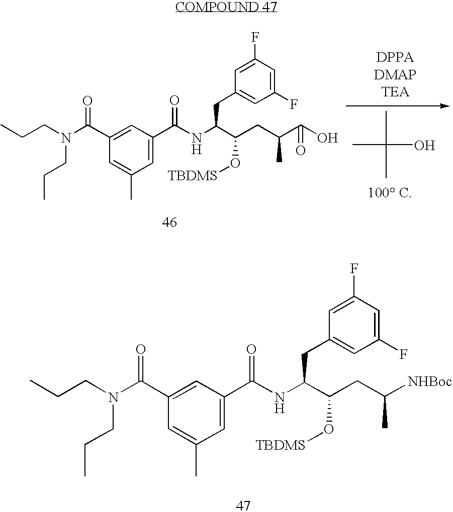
C1(F)=CC(F)=CC(CC(NC(C2=CC(C)=CC(C(N(CCC)CCC)=O)=C2)=O)C(CC([NHBoc])C)O[TBDMS])=C1.C1(F)=CC(F)=CC(CC(NC(C2=CC(C)=CC(C(N(CCC)CCC)=O)=C2)=O)C(CC(C(O)=O)C)O[TBDMS])=C1.CC(O)(C)C
